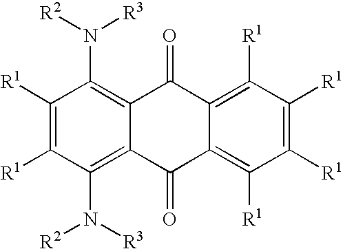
C1([R1])=C([R1])C(N([R2])[R3])=C2C(=C1N([R2])[R3])C(=O)C1=C([R1])C([R1])=C([R1])C([R1])=C1C2=O
